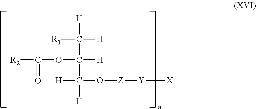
[R1]C([H])([H])C([H])(C([H])(O[Z][Y][X])[H])OC([R2])=O
